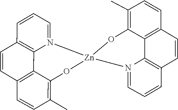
O1C2=C(C)C=CC3=C2C2=C(C=CC=N2[Zn]12OC1=C(C)C=CC4=C1C(C)=C(C=C4)C=CC=N2)C=C3
